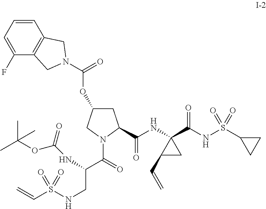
C1=CC=C(F)C2=C1CN(C(=O)OC1CC(C(NC3(C(NS(C4CC4)(=O)=O)=O)C(C=C)C3)=O)N(C(=O)C(NC(OC(C)(C)C)=O)CNS(C=C)(=O)=O)C1)C2
